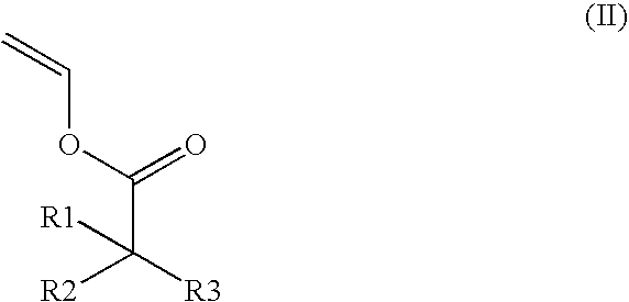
C(OC(=O)C([R2])([R3])[R1])=C
